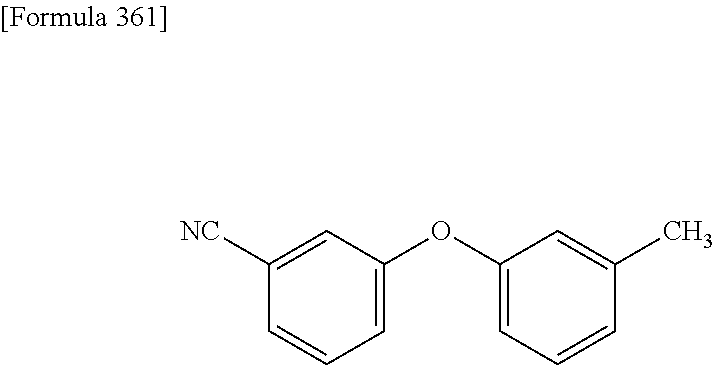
C1([NC])=CC(OC2=CC=CC(C)=C2)=CC=C1
